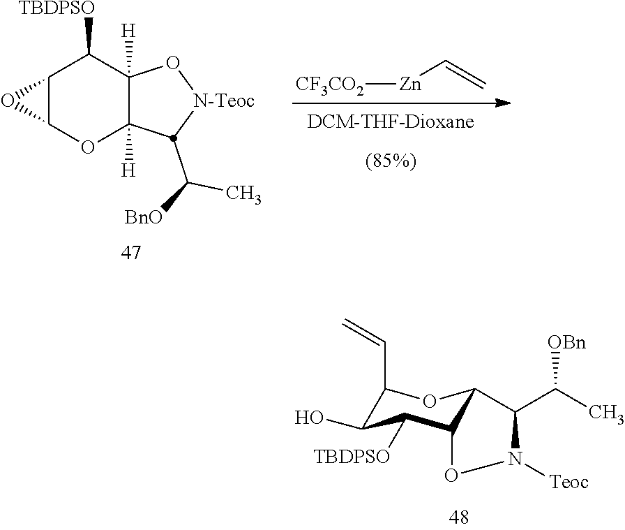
C12C(OC3([H])C([H])(C1[TBDPSO])O[N-Teoc]C3C([BnO])C)O2.[CF3CO2][Zn]C=C.C1(C=C)C(O)C([TBDPSO])C2C(O1)C(C(C)[OBn])N([Teoc])O2
